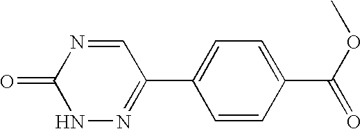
O=C1NN=C(C2=CC=C(C(OC)=O)C=C2)C=N1
